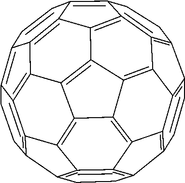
C1=CC2=C3C4=C1C1=C5=C6=C7C8=C9C%10=C%11C%12=C(=C2CCC=%12C2=C%11=C%11=C9C9=C7C(=C6CC1)C=CC9=C%11CC2)C3=C%10C8=C45
